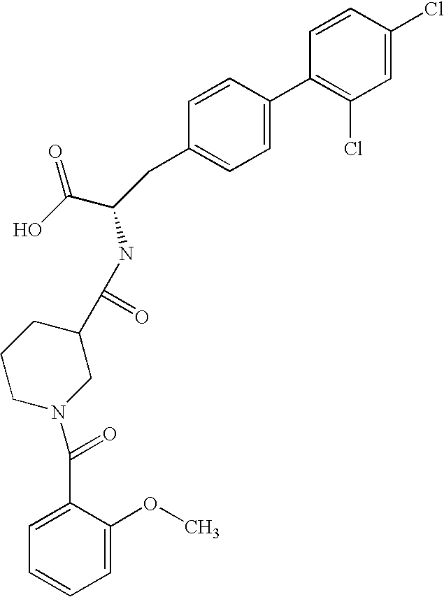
C1=CC(Cl)=CC(Cl)=C1C1=CC=C(CC(C(O)=O)NC(C2CCCN(C(=O)C3=CC=CC=C3OC)C2)=O)C=C1
